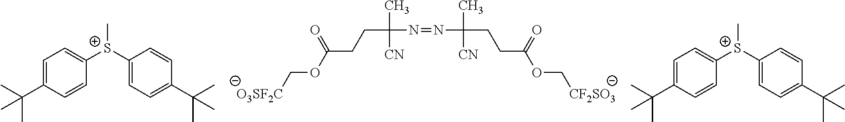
[O3SF2C]COC(CCC(N=NC(C)(CCC(OC[CF2SO3])=O)[CN])(C)[CN])=O.C1=C(C(C)(C)C)C=CC([S+](C2=CC=C(C(C)(C)C)C=C2)C)=C1.C1=C(C(C)(C)C)C=CC([S+](C2=CC=C(C(C)(C)C)C=C2)C)=C1
